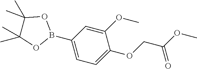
O(CC(OC)=O)C1=CC=C(B2OC(C)(C)C(C)(C)O2)C=C1OC
